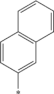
C1=CC2=C(C=C1*)C=CC=C2
